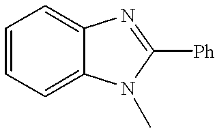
C1=CC=C2C(=C1)N=C([Ph])N2C
